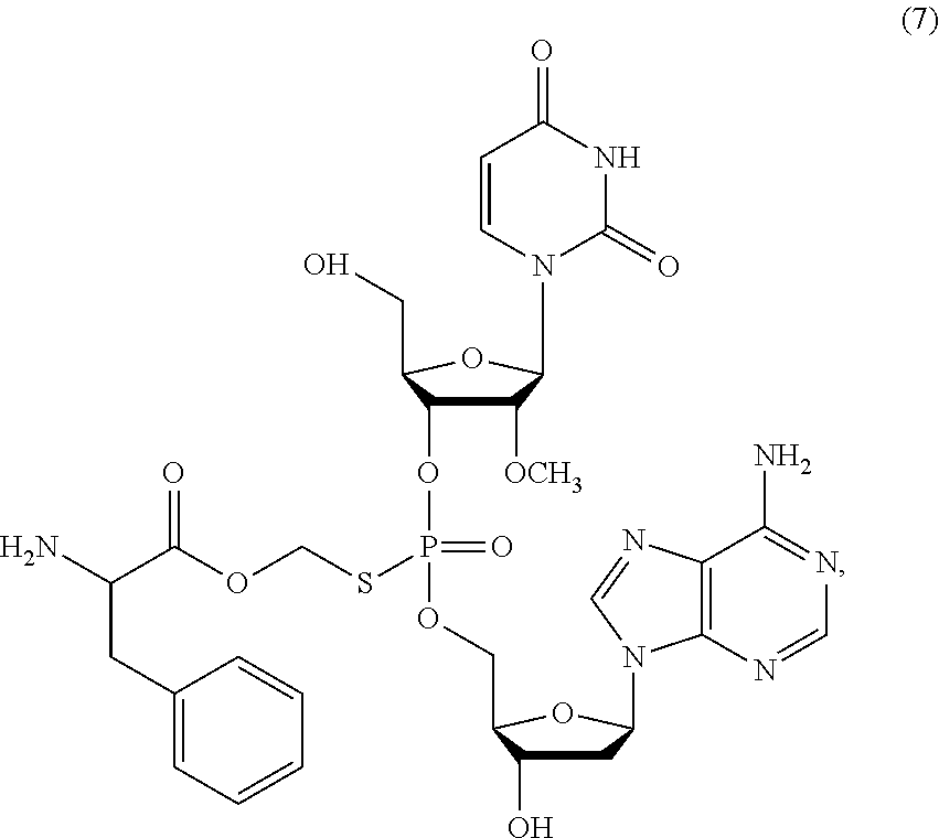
C1C(O)C(COP(SCOC(C(CC2=CC=CC=C2)N)=O)(=O)OC2C([OCH3])C(N3C=CC(=O)NC3=O)OC2CO)OC1N1C2=C(C(N)=NC=N2)N=C1
